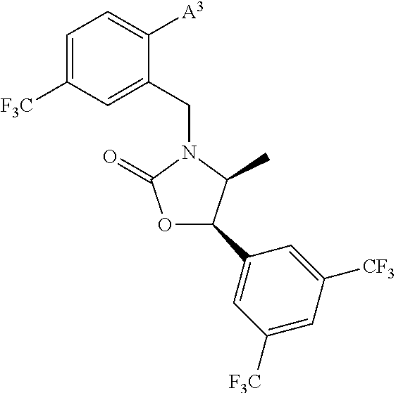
C1=C([F3C])C=C(CN2C(=O)OC(C3=CC([F3C])=CC([CF3])=C3)C2C)C([A3])=C1
